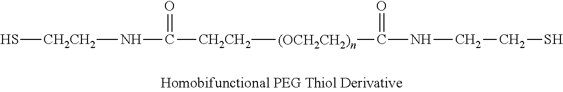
[CH2CH2]([(OCH2CH2)n]C(NCCS)=O)C(N[CH2CH2]S)=O
